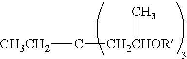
[CH3CH2]C[CH2CHOR]C
